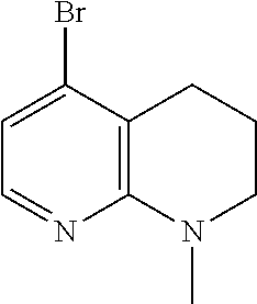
C1=C(Br)C2=C(N=C1)N(C)CCC2
